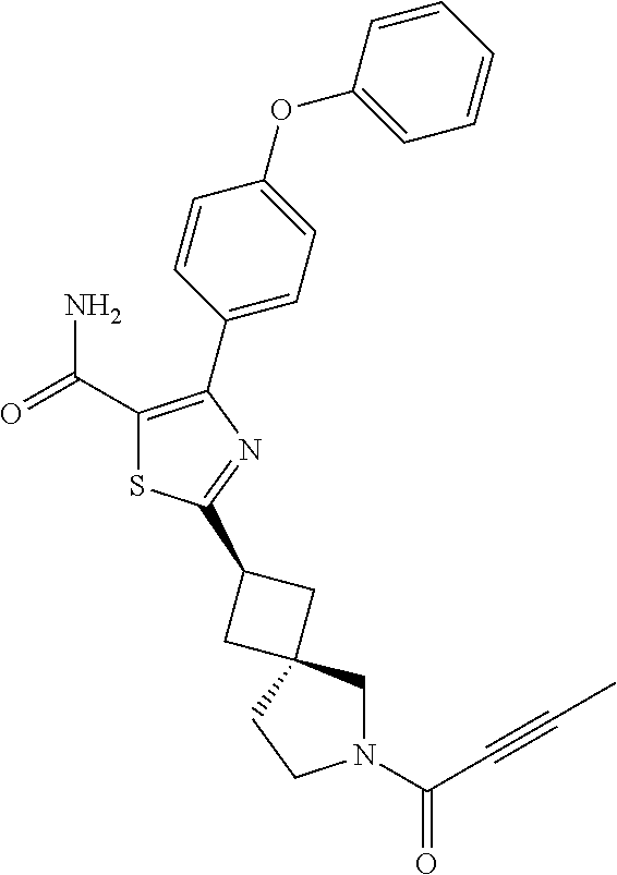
C1(C(=O)N)=C(C2=CC=C(OC3=CC=CC=C3)C=C2)N=C(C2CC3(C2)CN(C(C#CC)=O)CC3)S1
